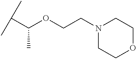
CC(C)C(OCCN1CCOCC1)C
